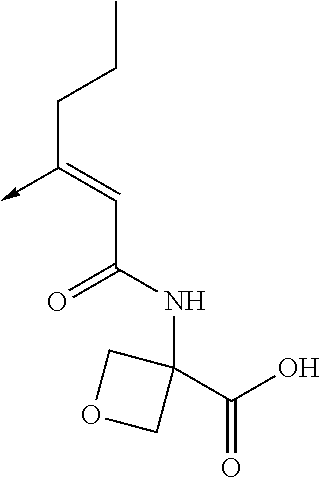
C(C(NC1(C(=O)O)COC1)=O)=C(CCC)->C
